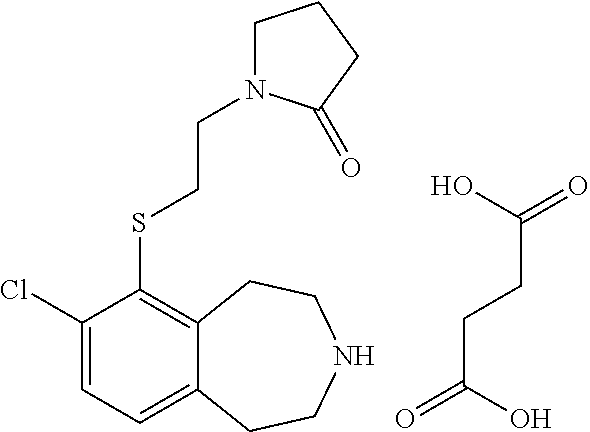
C(CSC1=C2C(=CC=C1Cl)CCNCC2)N1CCCC1=O.OC(=O)CCC(=O)O
